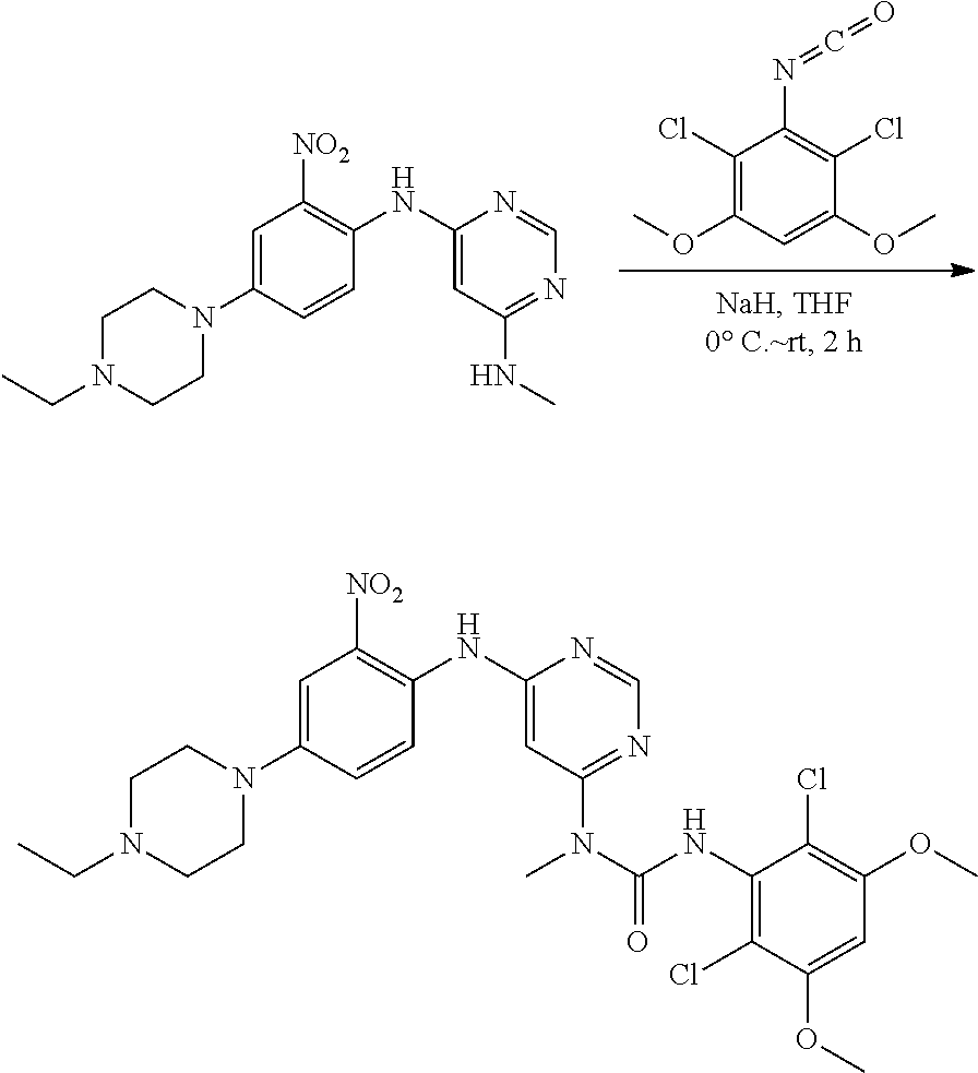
C1(Cl)=C(OC)C=C(OC)C(Cl)=C1N=C=O.C1=C(N2CCN(CC)CC2)C=CC(NC2=CC(NC)=NC=N2)=C1[NO2].C1=C(N2CCN(CC)CC2)C=CC(NC2=CC(N(C(NC3=C(Cl)C(OC)=CC(OC)=C3Cl)=O)C)=NC=N2)=C1[NO2]
